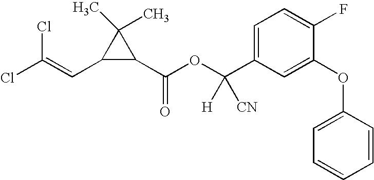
ClC(=CC1C(C(OC(C2=CC=C(F)C(OC3=CC=CC=C3)=C2)([H])[CN])=O)C1(C)C)Cl
